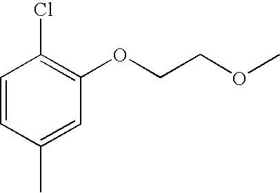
C1=CC(C)=CC(OCCOC)=C1Cl
